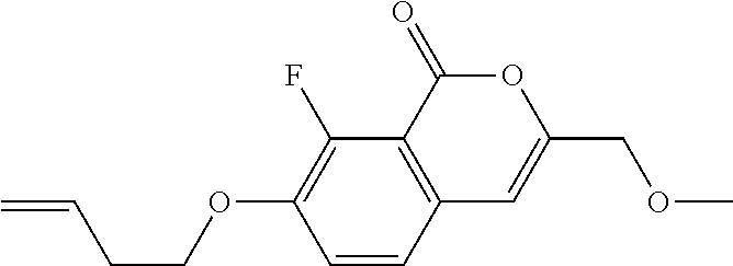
C1=CC2=C(C(F)=C1OCCC=C)C(=O)OC(COC)=C2
